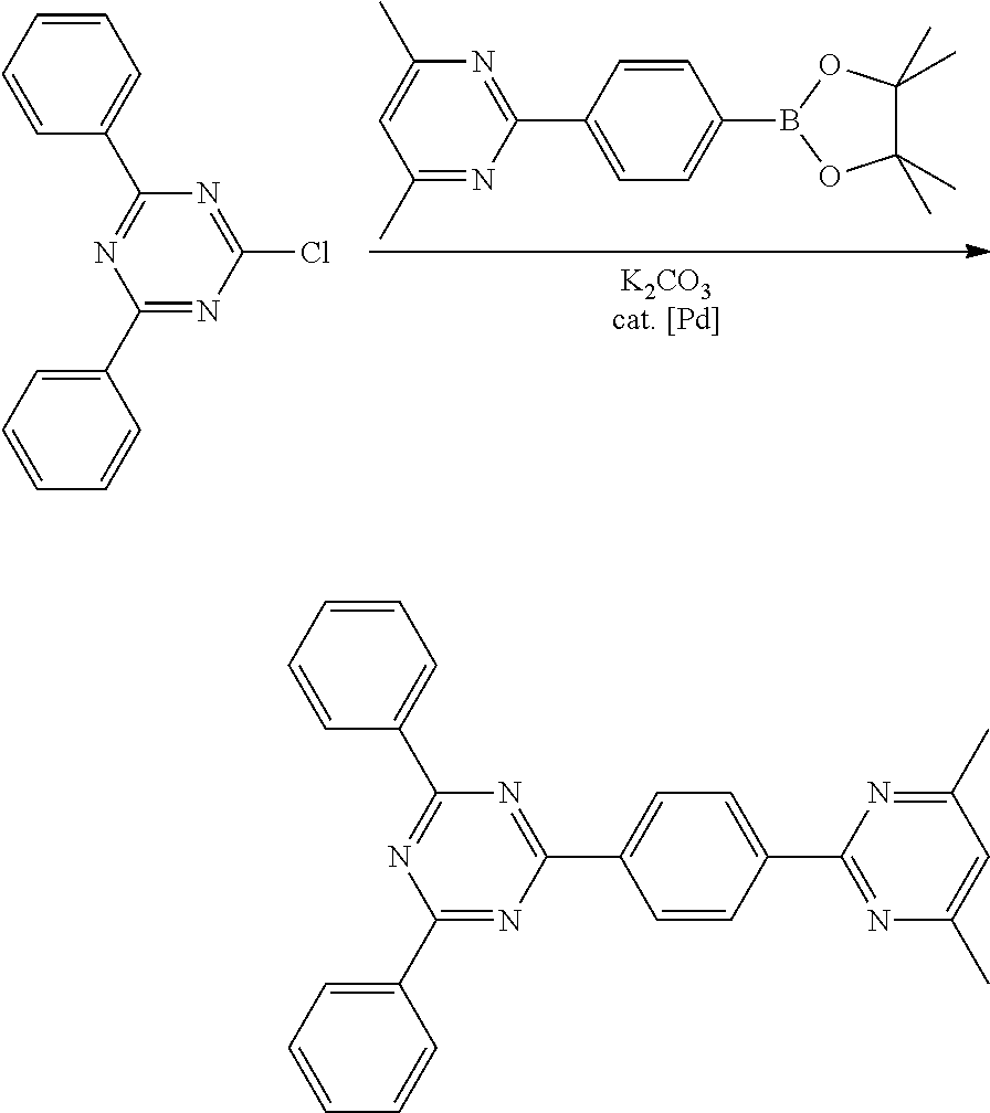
C1(C)=NC(C2=CC=C(B3OC(C)(C)C(C)(C)O3)C=C2)=NC(C)=C1.C1(C2=CC=CC=C2)=NC(Cl)=NC(C2=CC=CC=C2)=N1.C1(C2=CC=CC=C2)=NC(C2=CC=C(C3=NC(C)=CC(C)=N3)C=C2)=NC(C2=CC=CC=C2)=N1
